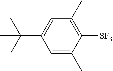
C1(C)=C([SF3])C(C)=CC(C(C)(C)C)=C1
